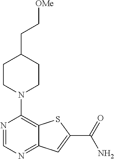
N1=CN=C2C(=C1N1CCC(CC[OMe])CC1)SC(C(=O)N)=C2
